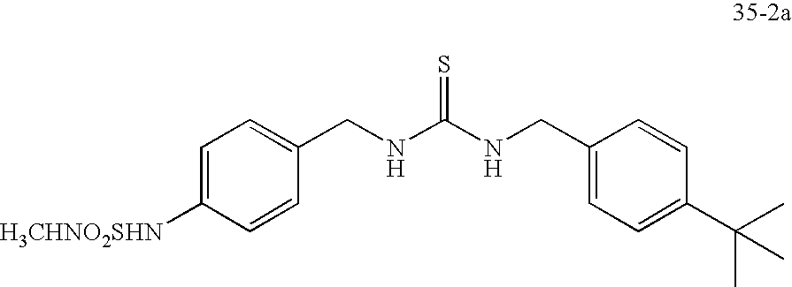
C1(CNC(NCC2=CC=C(C(C)(C)C)C=C2)=S)=CC=C([H3CHNO2SHN])C=C1
